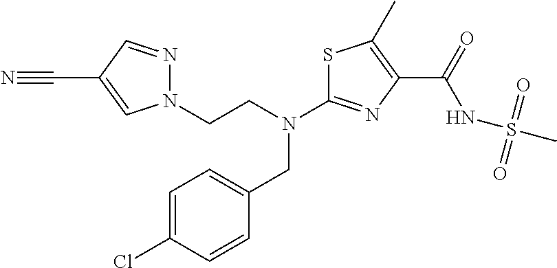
S1C(N(CCN2N=CC(C#N)=C2)CC2=CC=C(Cl)C=C2)=NC(C(=O)NS(C)(=O)=O)=C1C
